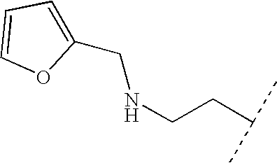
N(CCC(C)C)CC1=CC=CO1
